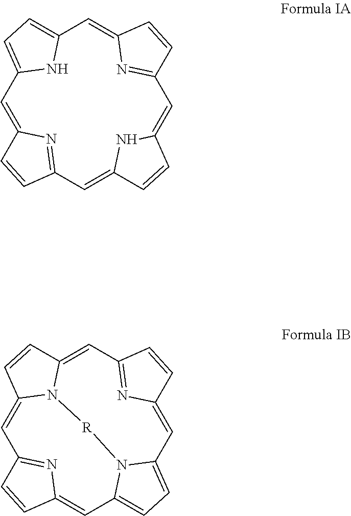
C1=C2N=C(C=C3NC(=CC4=NC(=CC5=CC=C1N5)C=C4)C=C3)C=C2.C1=C2N3C(=CC4=NC(=CC5=CC=C(N5[R]3)C=C3N=C1C=C3)C=C4)C=C2
